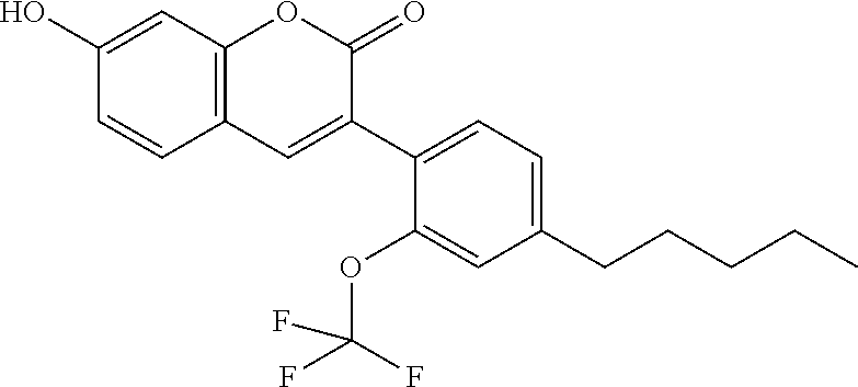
C1(O)=CC2=C(C=C1)C=C(C1=CC=C(CCCCC)C=C1OC(F)(F)F)C(=O)O2
